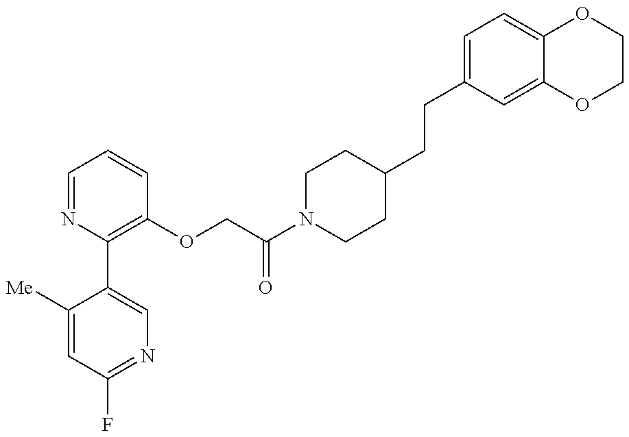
C1([Me])=CC(F)=NC=C1C1=C(OCC(N2CCC(CCC3=CC=C4C(=C3)OCCO4)CC2)=O)C=CC=N1
